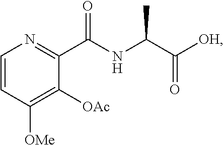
C1=CC([OMe])=C([OAc])C(C(NC(C([OH])=O)C)=O)=N1
